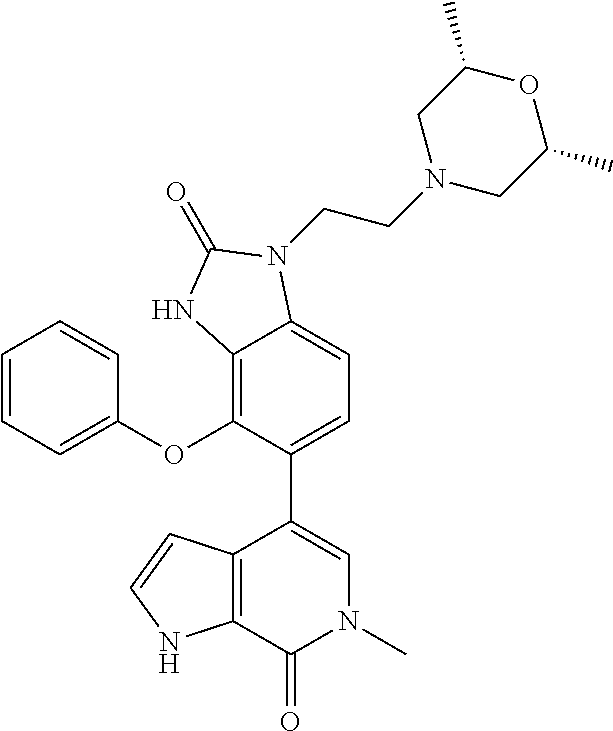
C1=CC(OC2=C3C(=CC=C2C2=CN(C)C(=O)C4=C2C=CN4)N(CCN2CC(C)OC(C)C2)C(=O)N3)=CC=C1
